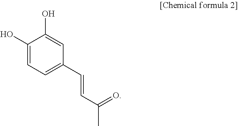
C1(O)=CC=C(C=CC(C)=O)C=C1O
